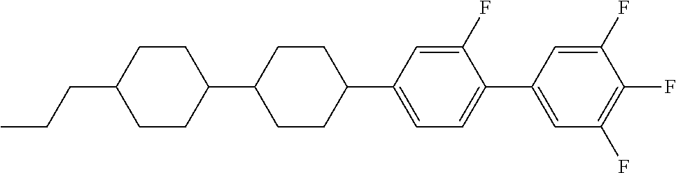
C1CC(C2CCC(CCC)CC2)CCC1C1=CC=C(C2=CC(F)=C(F)C(F)=C2)C(F)=C1
